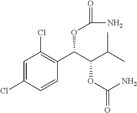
C1=C(Cl)C=CC(C(C(C(C)C)OC(=O)N)OC(N)=O)=C1Cl
